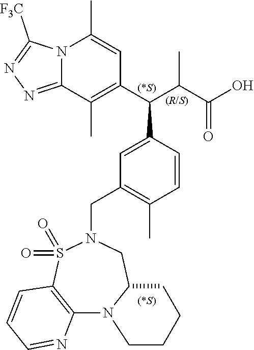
N12C(=NN=C1[F3C])C(C)=C(C(C(C(O)=O)C)C1=CC(CN3S(=O)(=O)C4=C(N5C(C3)CCCC5)N=CC=C4)=C(C)C=C1)C=C2C
